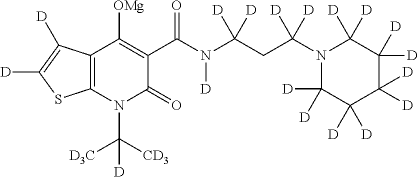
C12=C(N(C([CD3])([D3C])[D])C(=O)C(C(N(C(CC(N3C([D])([D])C([D])([D])C([D])([D])C([D])([D])C3([D])[D])([D])[D])([D])[D])[D])=O)=C1[OMg])SC([D])=C2[D]
